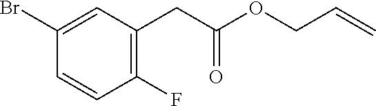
C1(Br)=CC(CC(=O)OCC=C)=C(F)C=C1
